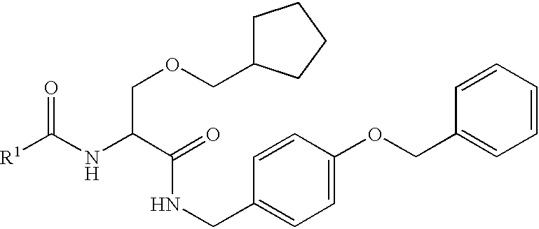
O=C(NC(C(=O)NCC1=CC=C(OCC2=CC=CC=C2)C=C1)COCC1CCCC1)[R1]
